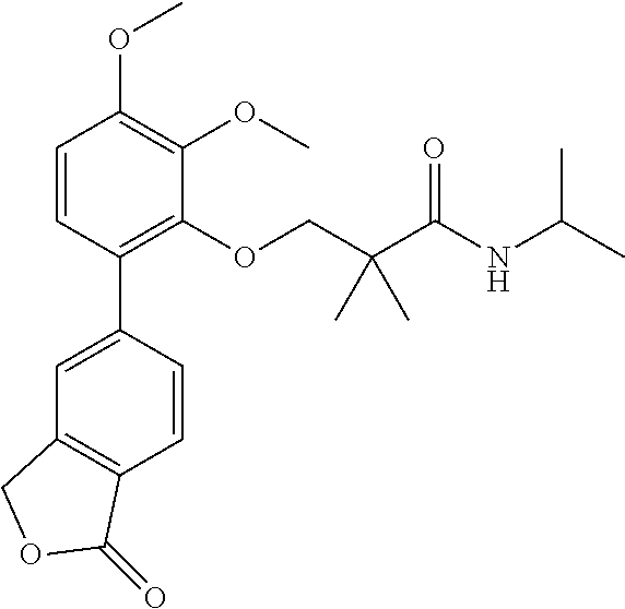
C1(OCC(C(NC(C)C)=O)(C)C)=C(C2=CC3=C(C=C2)C(=O)OC3)C=CC(OC)=C1OC
